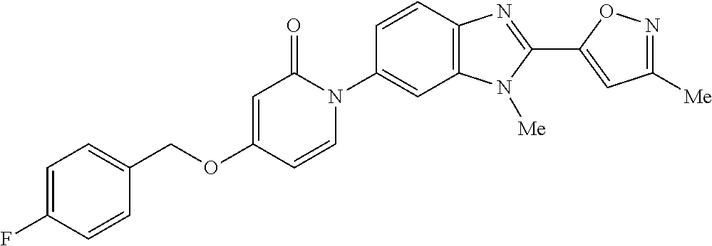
C1(COC2=CC(=O)N(C3=CC4=C(C=C3)N=C(C3=CC([Me])=NO3)N4[Me])C=C2)=CC=C(F)C=C1
